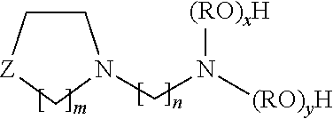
C(N([(RO)yH])[(RO)xH])N1CC[Z]C1
